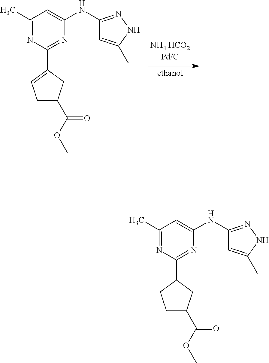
C1(C)=NC(C2=CCC(C(OC)=O)C2)=NC(NC2=NNC(C)=C2)=C1.C1(C)=NC(C2CCC(C(OC)=O)C2)=NC(NC2=NNC(C)=C2)=C1
